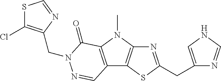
N1=C(CC2=CNC=N2)SC2=C1N(C)C1=C2C=NN(CC2=C(Cl)SC=N2)C1=O
